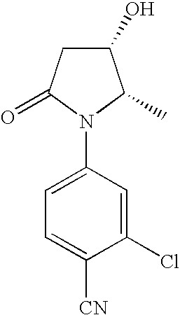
C1(O)CC(=O)N(C2=CC=C([CN])C(Cl)=C2)C1C
